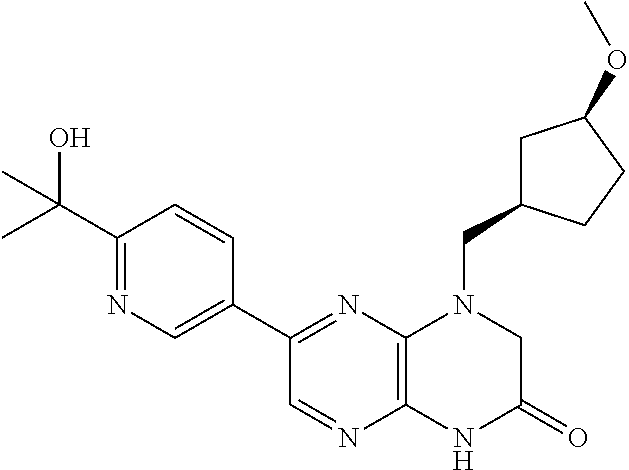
C1(C2=NC3=C(N=C2)NC(=O)CN3CC2CC(OC)CC2)=CN=C(C(C)(O)C)C=C1
